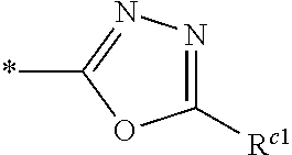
C1([Rc1])=NN=C(*)O1
